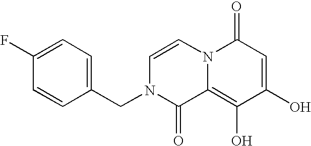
C1=CN2C(=C(O)C(O)=CC2=O)C(=O)N1CC1=CC=C(F)C=C1
